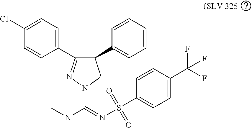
C1(C2=NN(C(=NS(C3=CC=C(C(F)(F)F)C=C3)(=O)=O)NC)CC2C2=CC=CC=C2)=CC=C(Cl)C=C1
